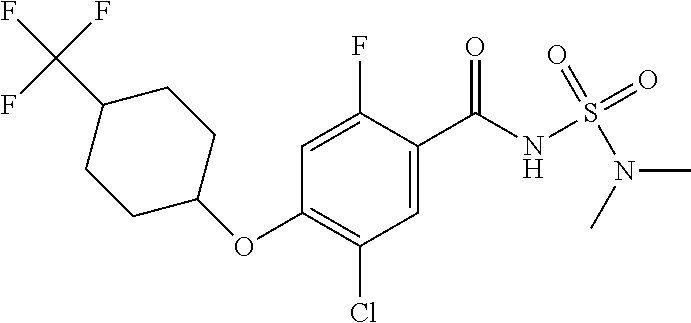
C1=C(F)C(C(NS(N(C)C)(=O)=O)=O)=CC(Cl)=C1OC1CCC(C(F)(F)F)CC1
